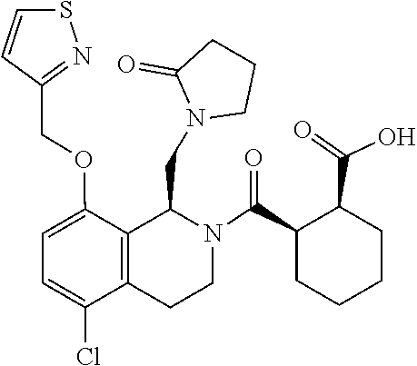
C1CN(CC2C3=C(C(Cl)=CC=C3OCC3=NSC=C3)CCN2C(C2CCCCC2C(=O)O)=O)C(=O)C1
